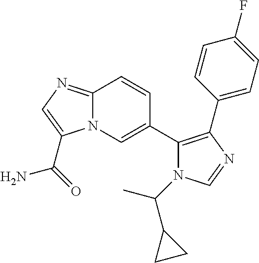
N12C(=NC=C1C(=O)N)C=CC(C1=C(C3=CC=C(F)C=C3)N=CN1C(C1CC1)C)=C2
